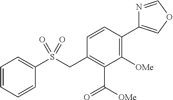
C1=CC=CC(S(CC2=C(C([OMe])=O)C([OMe])=C(C3=COC=N3)C=C2)(=O)=O)=C1
